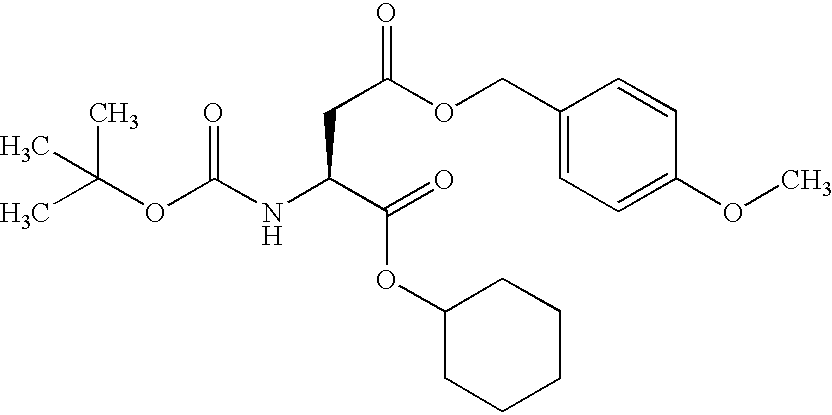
CC(OC(NC(C(=O)OC1CCCCC1)CC(=O)OCC1=CC=C(OC)C=C1)=O)(C)C
